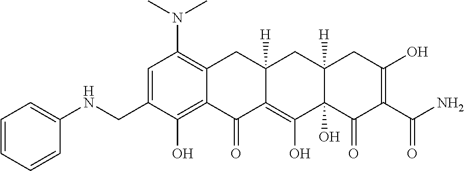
C1=C(CNC2=CC=CC=C2)C(O)=C2C(=C1N(C)C)CC1([H])C(=C(O)C3(O)C([H])(C1)CC(O)=C(C(N)=O)C3=O)C2=O
